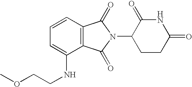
C1=CC=C(NCCOC)C2=C1C(=O)N(C1CCC(=O)NC1=O)C2=O
